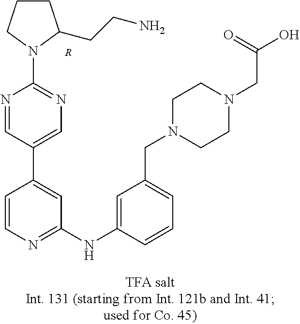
[R].C1=CN=C(NC2=CC(CN3CCN(CC(O)=O)CC3)=CC=C2)C=C1C1=CN=C(N2C(CCN)CCC2)N=C1
